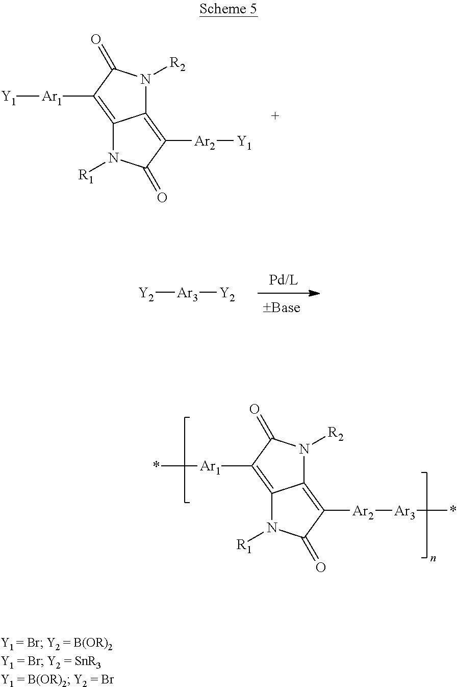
C12=C([Ar2][Ar3]*)C(=O)N([R1])C1=C([Ar1]*)C(=O)N2[R2].C12=C([Ar2][Y1])C(=O)N([R1])C1=C([Ar1][Y1])C(=O)N2[R2].[Y2][Ar3][Y2]
